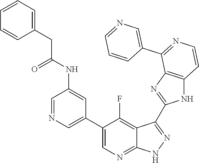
C1=NC=C(C2=CN=C3C(=C2F)C(C2=NC4=C(N2)C=CN=C4C2=CN=CC=C2)=N[N H]3)C=C1NC(CC1=CC=CC=C1)=O
